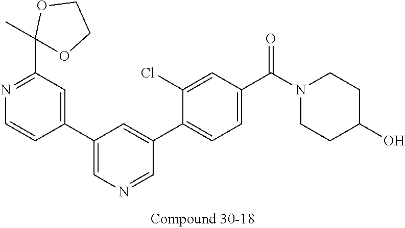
C1(C2=CN=CC(C3=CC=C(C(N4CCC(O)CC4)=O)C=C3Cl)=C2)=CC(C2(C)OCCO2)=NC=C1
